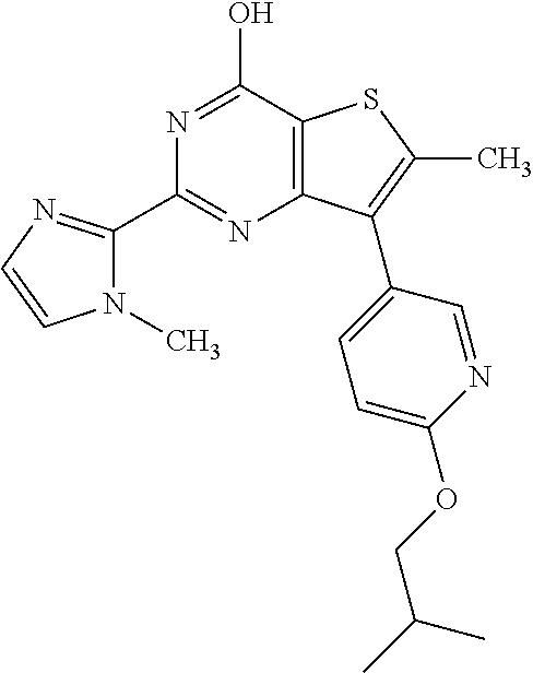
C1(C2=NC3=C(C(O)=N2)SC(C)=C3C2=CC=C(OCC(C)C)N=C2)=NC=CN1C
